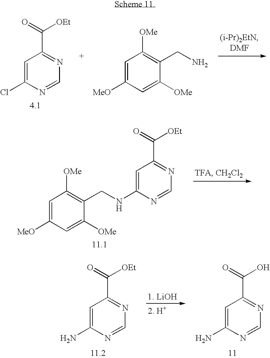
C1=C(Cl)N=CN=C1C(=O)[OEt].C1=C([MeO])C=C([OMe])C(CN)=C1[OMe].C1=C(NCC2=C([OMe])C=C([MeO])C=C2[OMe])N=CN=C1C(=O)[OEt].C1=C(N)N=CN=C1C(=O)[OEt].C1=C(N)N=CN=C1C(=O)O
